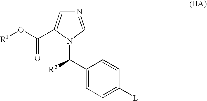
N1=CN(C(C2=CC=C([L])C=C2)[R2])C(C(O[R1])=O)=C1
